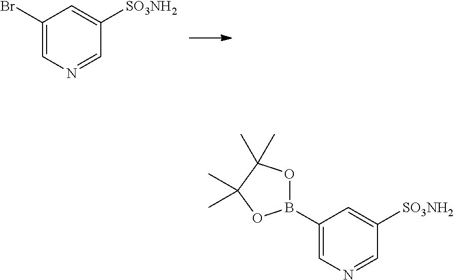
C1(Br)=CN=CC([SO3NH2])=C1.C1(B2OC(C)(C)C(C)(C)O2)=CN=CC([SO3NH2])=C1
